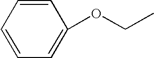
C1=CC=CC=C1OCC
